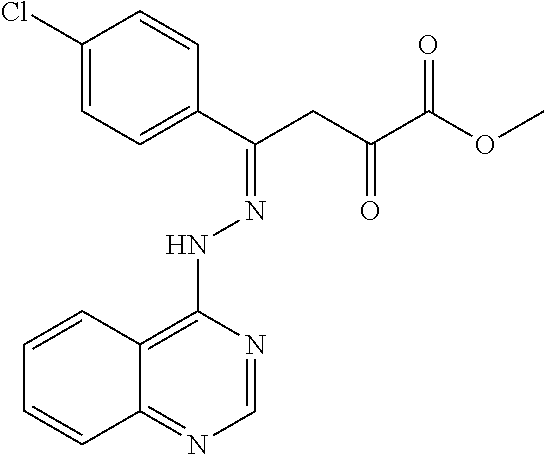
C1=CC2=C(NN=C(CC(C(OC)=O)=O)C3=CC=C(Cl)C=C3)N=CN=C2C=C1
